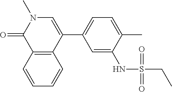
C12=C(C=CC=C1)C(C1=CC=C(C)C(NS(=O)(CC)=O)=C1)=CN(C)C2=O
